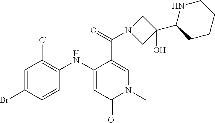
C1=C(Br)C=CC(NC2=CC(=O)N(C)C=C2C(=O)N2CC(C3CCCCN3)(O)C2)=C1Cl
